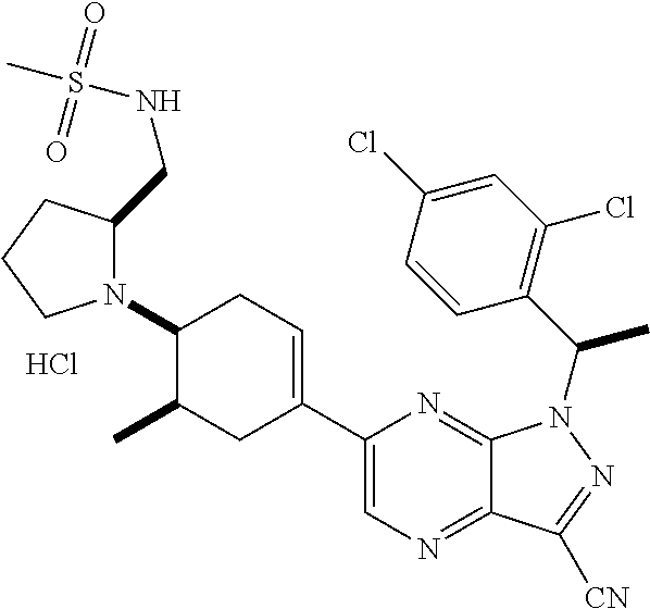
N1(C2C(C)CC(C3=CN=C4C(=N3)N(C(C3=C(Cl)C=C(Cl)C=C3)C)N=C4[CN])=CC2)C(CNS(=O)(=O)C)CCC1.Cl
